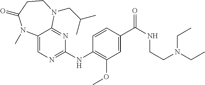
C1(NC2=NC=C3C(=N2)N(CC(C)C)CCC(=O)N3C)=C(OC)C=C(C(NCCN(CC)CC)=O)C=C1
